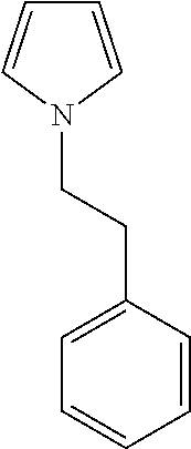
C1=CN(CCC2=CC=CC=C2)C=C1
